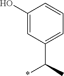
C1(O)=CC(C(C)*)=CC=C1
